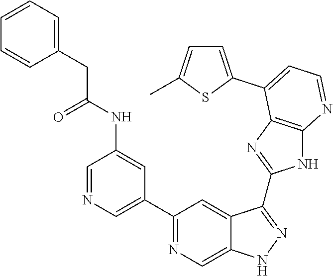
C1=NC=C(C2=NC=C3C(=C2)C(C2=NC4=C(N2)N=CC=C4C2=CC=C(C)S2)=NN3)C=C1NC(CC1=CC=CC=C1)=O
